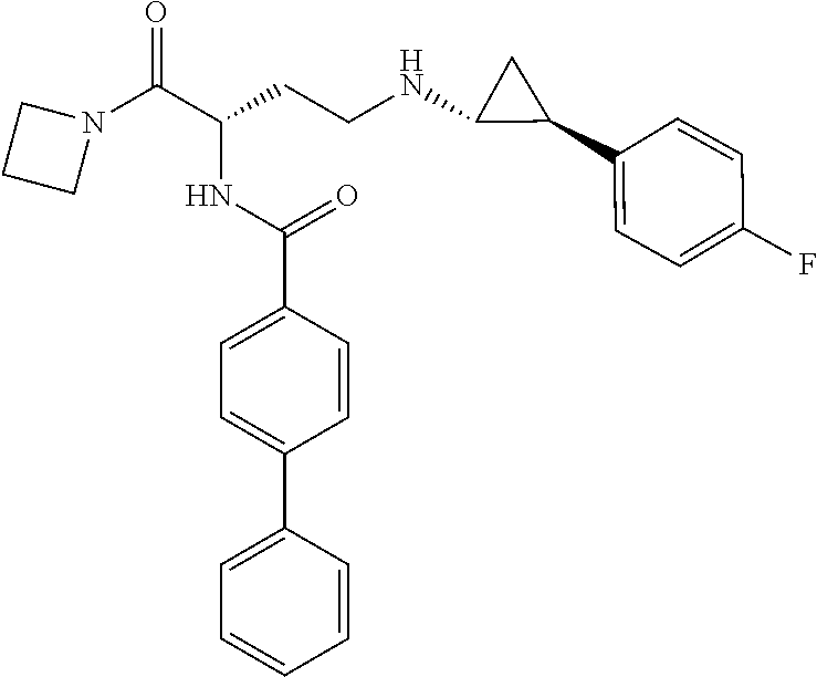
N1(C(C(CCNC2C(C3=CC=C(F)C=C3)C2)NC(C2=CC=C(C3=CC=CC=C3)C=C2)=O)=O)CCC1
